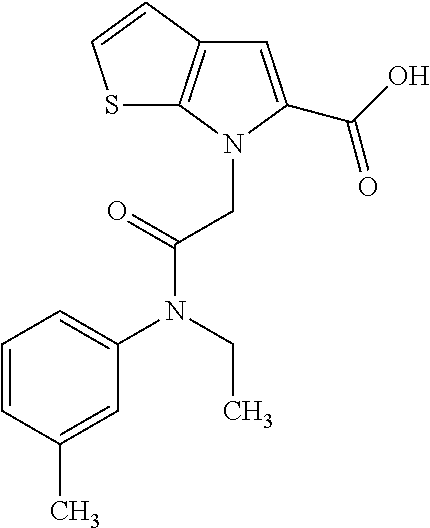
C1=CC(C)=CC(N(CC)C(CN2C(C(O)=O)=CC3=C2SC=C3)=O)=C1
